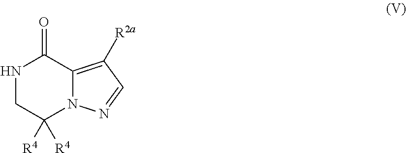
C1C([R4])([R4])N2C(=C([R2a])C=N2)C(=O)N1
